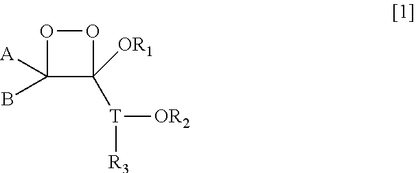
O1C([A])(B)C([OR1])([T]([OR2])[R3])O1
